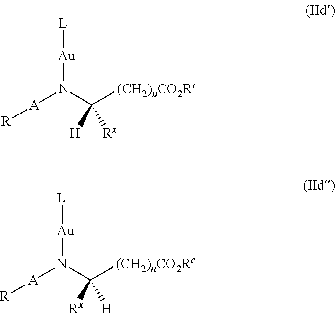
[Au](N(C([(CH2)uCO2Rc])([H])[Rx])[A][R])[L].[Au](N(C([(CH2)uCO2Rc])([Rx])[H])[A][R])[L]
